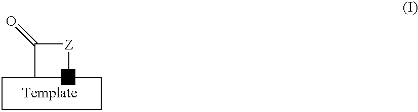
CC([Z]N)=O
